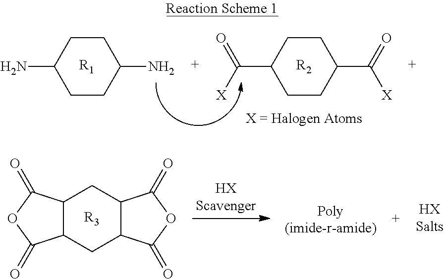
C1CC(N)CCC1N.[R1].C1CC(C([X])=O)CCC1C(=O)[X].[R2].C12C(CC3C(C1)C(=O)OC3=O)C(=O)OC2=O.[R3]
